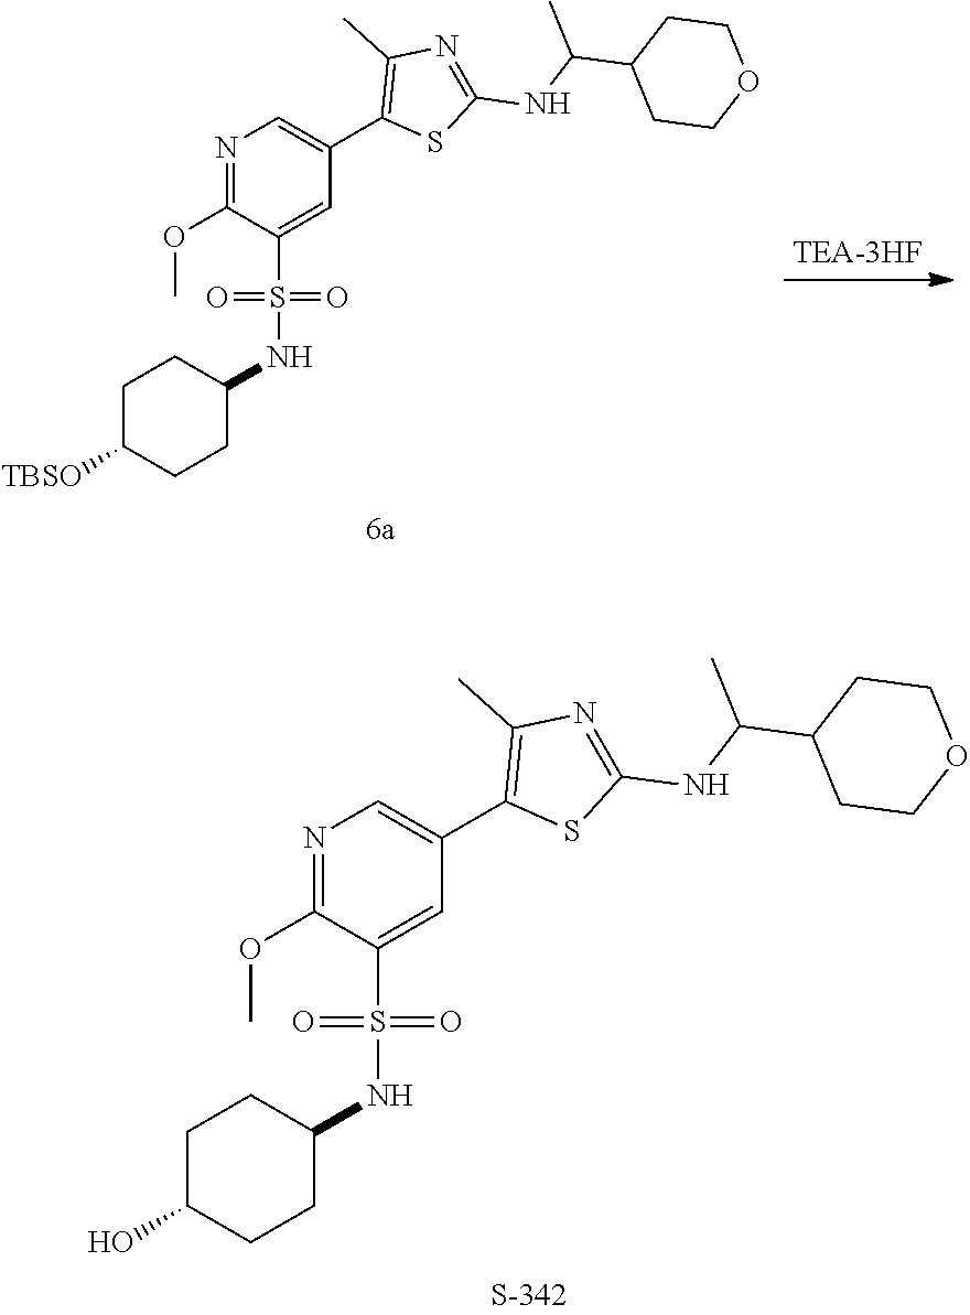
N1=C(OC)C(S(NC2CCC(O)CC2)(=O)=O)=CC(C2=C(C)N=C(NC(C3CCOCC3)C)S2)=C1.N1=C(OC)C(S(NC2CCC([TBSO])CC2)(=O)=O)=CC(C2=C(C)N=C(NC(C3CCOCC3)C)S2)=C1
